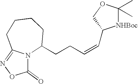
N12C(CCC=CC3[NHBoc]C(C)(C)OC3)CCCCC1=NOC2=O
